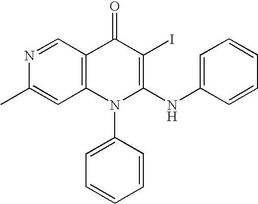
C1(C)=CC2=C(C=N1)C(=O)C(I)=C(NC1=CC=CC=C1)N2C1=CC=CC=C1
